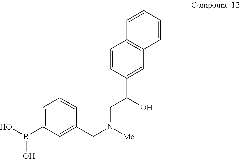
C1=CC(C(O)CN(CC2=CC(B(O)O)=CC=C2)[Me])=CC2=C1C=CC=C2
